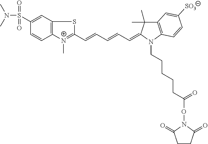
C12=C(C=C(S(N(C)C)(=O)=O)C=C1)SC(C=CC=CC=C1C(C)(C)C3=C(N1CCCCCC(=O)ON1C(=O)CCC1=O)C=CC([SO3])=C3)=[N+]2C
